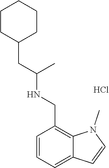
C1=CC=C2C(=C1CNC(CC1CCCCC1)C)N(C)C=C2.Cl
